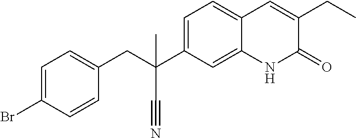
C(C1=CC=C(Br)C=C1)C(C#N)(C1=CC=C2C(=C1)NC(=O)C(CC)=C2)C
